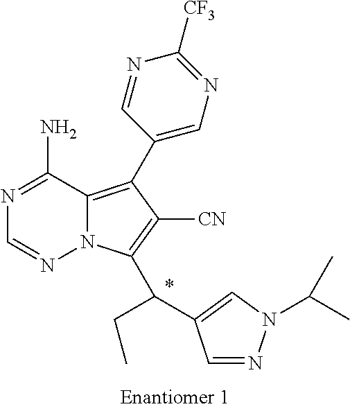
C1=NN(C(C)C)C=C1C(CC)C1=C([CN])C(C2=CN=C([CF3])N=C2)=C2N1N=CN=C2N
